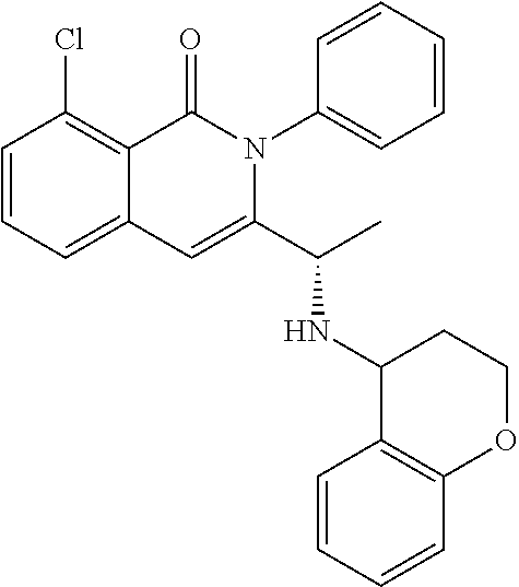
C1=CC=C2C(=C1Cl)C(=O)N(C1=CC=CC=C1)C(C(NC1C3=C(OCC1)C=CC=C3)C)=C2
